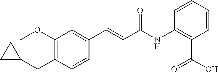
C1(OC)=C(CC2CC2)C=CC(C=CC(NC2=C(C(=O)O)C=CC=C2)=O)=C1
